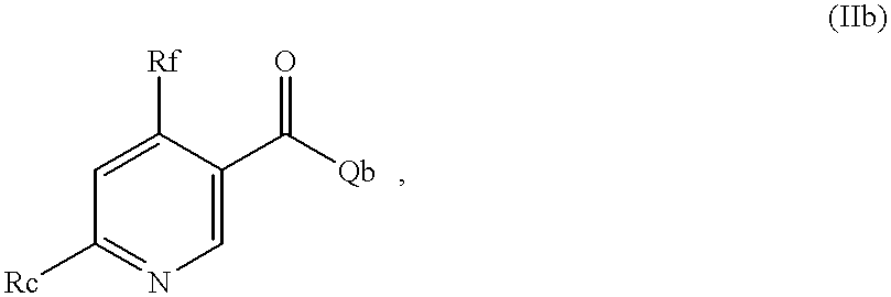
C1([Rf])=CC([Rc])=NC=C1C([Qb   ])=O
